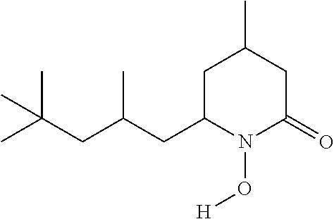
C1C(CC(CC(C)(C)C)C)N(O[H])C(=O)CC1C
